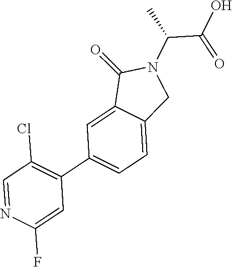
C12=CC(C3=C(Cl)C=NC(F)=C3)=CC=C1CN(C(C(O)=O)C)C2=O
